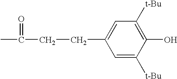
C1([t-Bu])=C(O)C([t-Bu])=CC(CCC(C)=O)=C1
